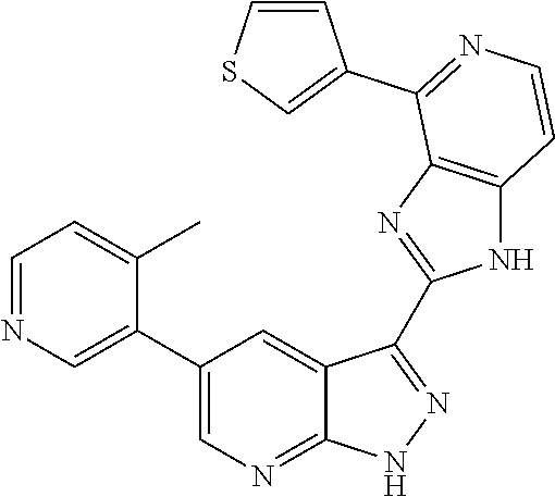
C1=NC=C(C2=CN=C3C(=C2)C(C2=NC4=C(N2)C=CN=C4C2=CSC=C2)=NN3)C(C)=C1
